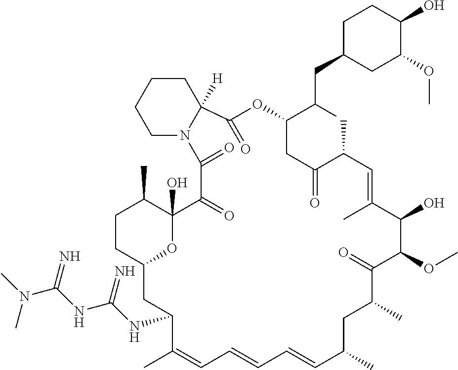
CC1C2(O)C(=O)C(=O)N3CCCCC3([H])C(=O)OC(C(CC3CC(OC)C(O)CC3)C)CC(=O)C(C)C=C(C)C(O)C(OC)C(=O)C(C)CC(C)C=CC=CC=C(C)C(NC(NC(N(C)C)=N)=N)CC(O2)CC1
